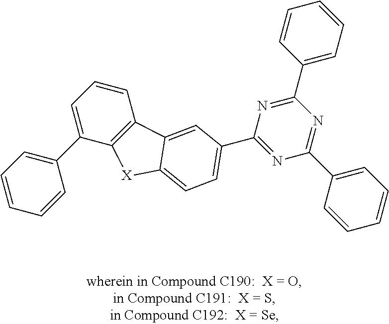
C1=CC=C(C2=CC=CC3=C2[X]C2=CC=C(C4=NC(C5=CC=CC=C5)=NC(C5=CC=CC=C5)=N4)C=C32)C=C1
